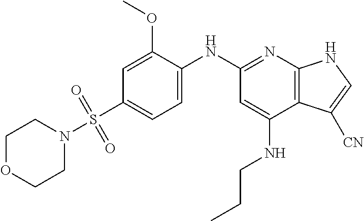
C1=C(OC)C(NC2=NC3=C(C(NCCC)=C2)C([CN])=CN3)=CC=C1S(N1CCOCC1)(=O)=O
